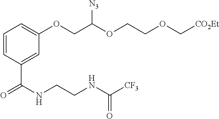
C1=CC(C(=O)NCCNC([CF3])=O)=CC(OCC(OCCOC[CO2Et])[N3])=C1
